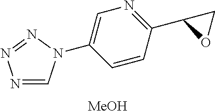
N1=CN(C2=CN=C(C3OC3)C=C2)N=N1.[MeOH]
